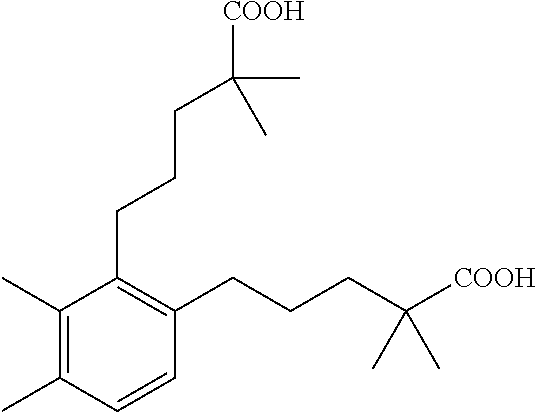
C1(C)=C(C)C=CC(CCCC([COOH])(C)C)=C1CCCC(C)(C)[COOH]
